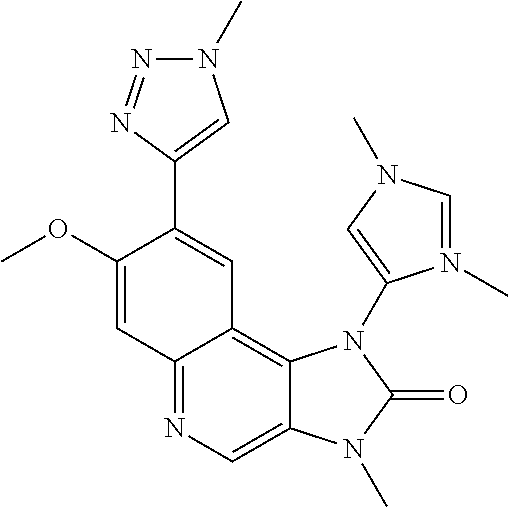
C1(OC)=CC2=NC=C3C(=C2C=C1C1=CN(C)N=N1)N(C1=CN(C)C=N1C)C(=O)N3C
